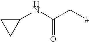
C1(NC(C[#])=O)CC1
